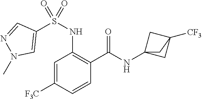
C1=C([F3C])C=CC(C(=O)NC23CC([CF3])(C2)C3)=C1NS(C1=CN(C)N=C1)(=O)=O
